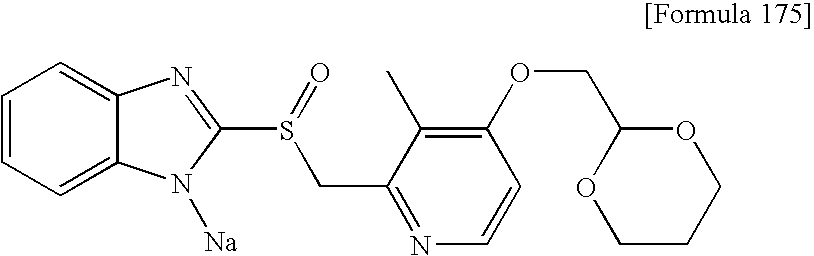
C1=CC=C2C(=C1)N=C(S(=O)CC1=NC=CC(OCC3OCCCO3)=C1C)N2[Na]
